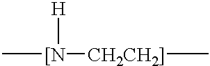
C[[N]([CH2CH2]]C)[H]
